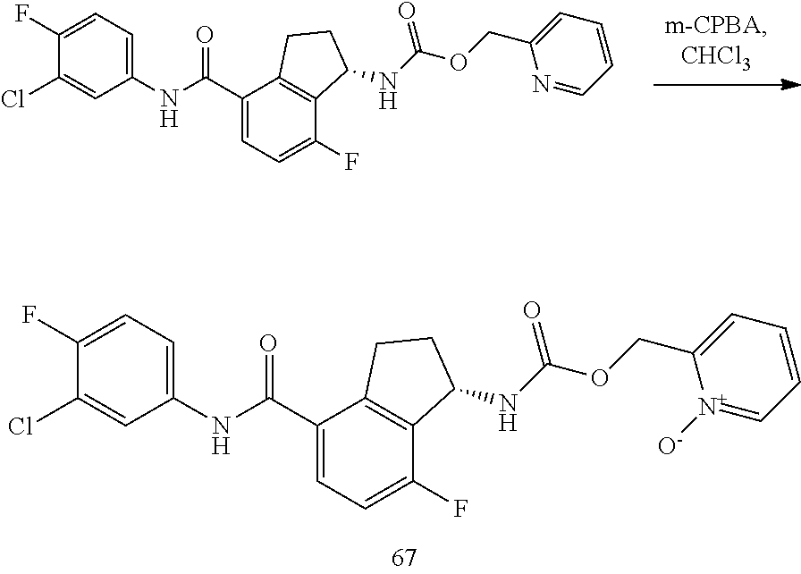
C1(Cl)=CC(NC(C2=CC=C(F)C3=C2CCC3NC(OCC2=CC=CC=[N+]2[O-])=O)=O)=CC=C1F.C1(Cl)=CC(NC(C2=CC=C(F)C3=C2CCC3NC(OCC2=CC=CC=N2)=O)=O)=CC=C1F
